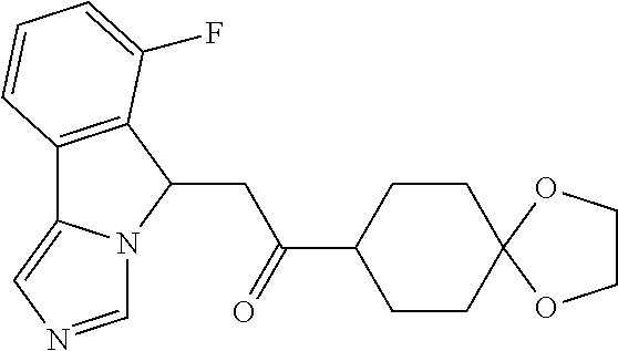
C1(CC(=O)C2CCC3(CC2)OCCO3)C2=C(C3=CN=CN13)C=CC=C2F
